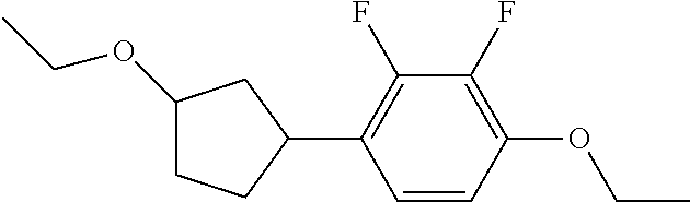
C1(OCC)CCC(C2=C(F)C(F)=C(OCC)C=C2)C1
